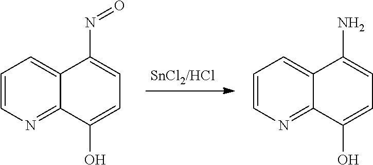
C1=CN=C2C(=C1)C(N=O)=CC=C2O.C1=CN=C2C(=C1)C(N)=CC=C2O
